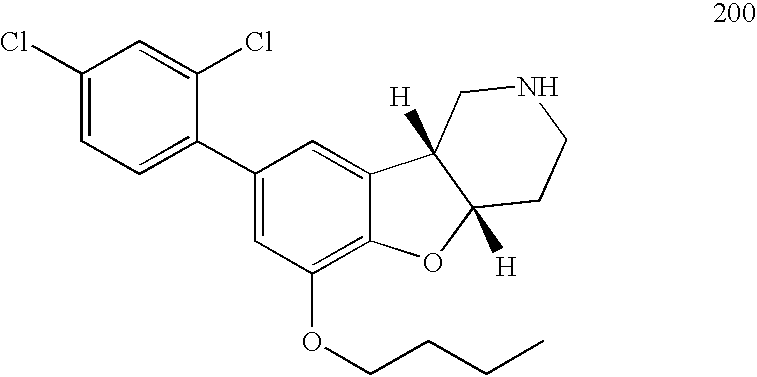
C1(Cl)=CC=C(C2=CC(OCCCC)=C3C(=C2)C2([H])C([H])(O3)CCNC2)C(Cl)=C1
